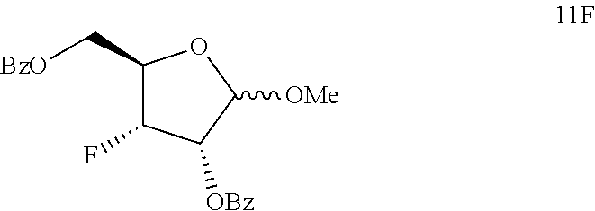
C1(C[BzO])C(F)C([OBz])C([OMe])O1
